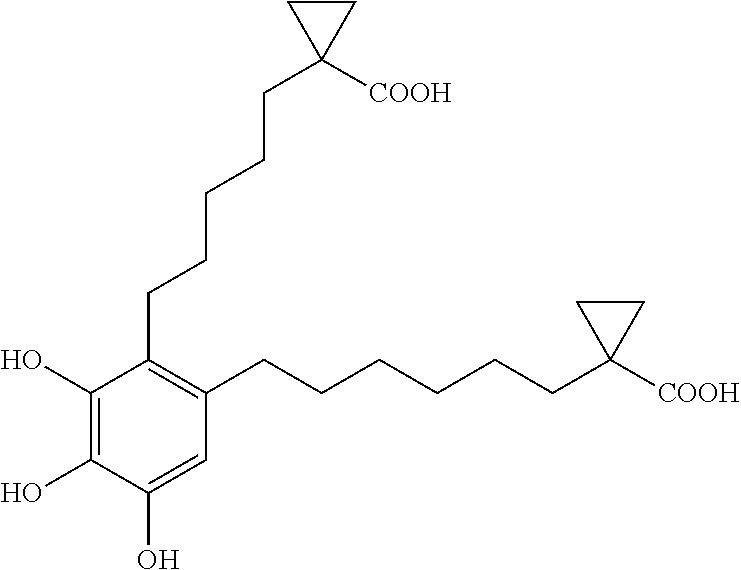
C1(O)=C(O)C(O)=CC(CCCCCCC2([COOH])CC2)=C1CCCCCC1([COOH])CC1
